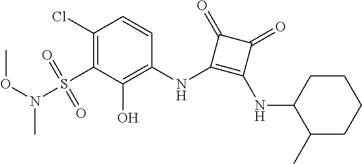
C1(Cl)=C(S(=O)(=O)N(C)OC)C(O)=C(NC2=C(NC3CCCCC3C)C(=O)C2=O)C=C1
